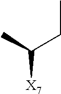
[X7]C(CC)C
